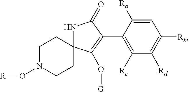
N1C2(C(O[G])=C(C3=C([Rc])C([Rd])=C([Rb])C=C3[Ra])C1=O)CCN(O[R])CC2
